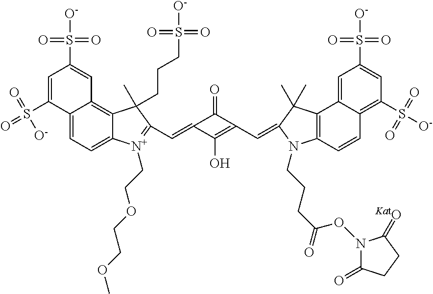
C12=CC=C3C(=C1C=C(S([O-])(=O)=O)C=C2S(=O)(=O)[O-])C(C)(CCCS([O-])(=O)=O)C(C=C1C(O)=C(C=C2N(CCCC(=O)ON4C(=O)CCC4=[KatO])C4=C(C5=CC(S([O-])(=O)=O)=CC(S(=O)(=O)[O-])=C5C=C4)C2(C)C)C1=O)=[N+]3CCOCCOC
